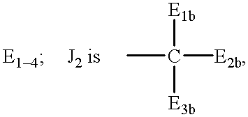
CC([E2b])([E3b])[E1b]
